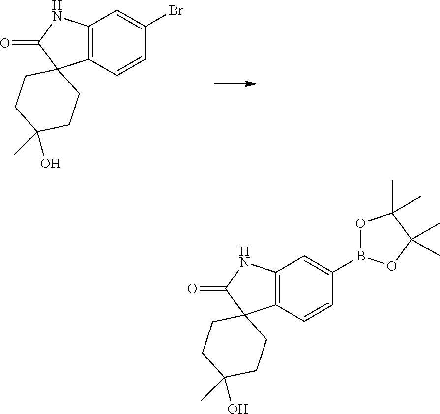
C12=C(C=CC(Br)=C1)C1(C(=O)N2)CCC(C)(O)CC1.C12=C(C=CC(B3OC(C)(C)C(C)(C)O3)=C1)C1(C(=O)N2)CCC(C)(O)CC1
